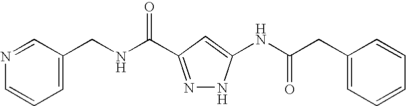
C1=C(CNC(=O)C2=NNC(NC(CC3=CC=CC=C3)=O)=C2)C=NC=C1
